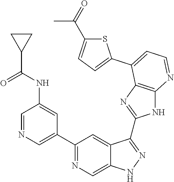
C1=NC=C(C2=NC=C3C(=C2)C(C2=NC4=C(N2)N=CC=C4C2=CC=C(C(=O)C)S2)=NN3)C=C1NC(C1CC1)=O
